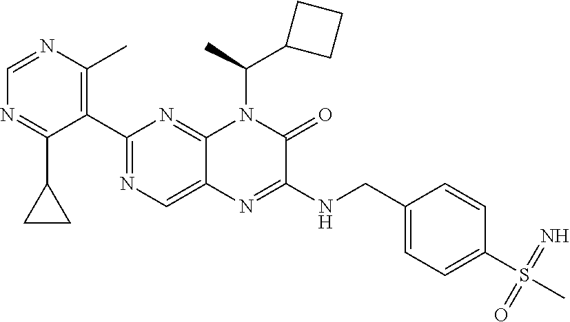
C1=NC(C)=C(C2=NC=C3C(=N2)N(C(C)C2CCC2)C(=O)C(NCC2=CC=C(S(=N)(=O)C)C=C2)=N3)C(C2CC2)=N1
